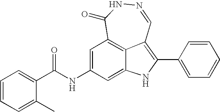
N1=CC2=C(C3=CC=CC=C3)NC3=CC(NC(C4=CC=CC=C4C)=O)=CC(=C23)C(=O)N1
